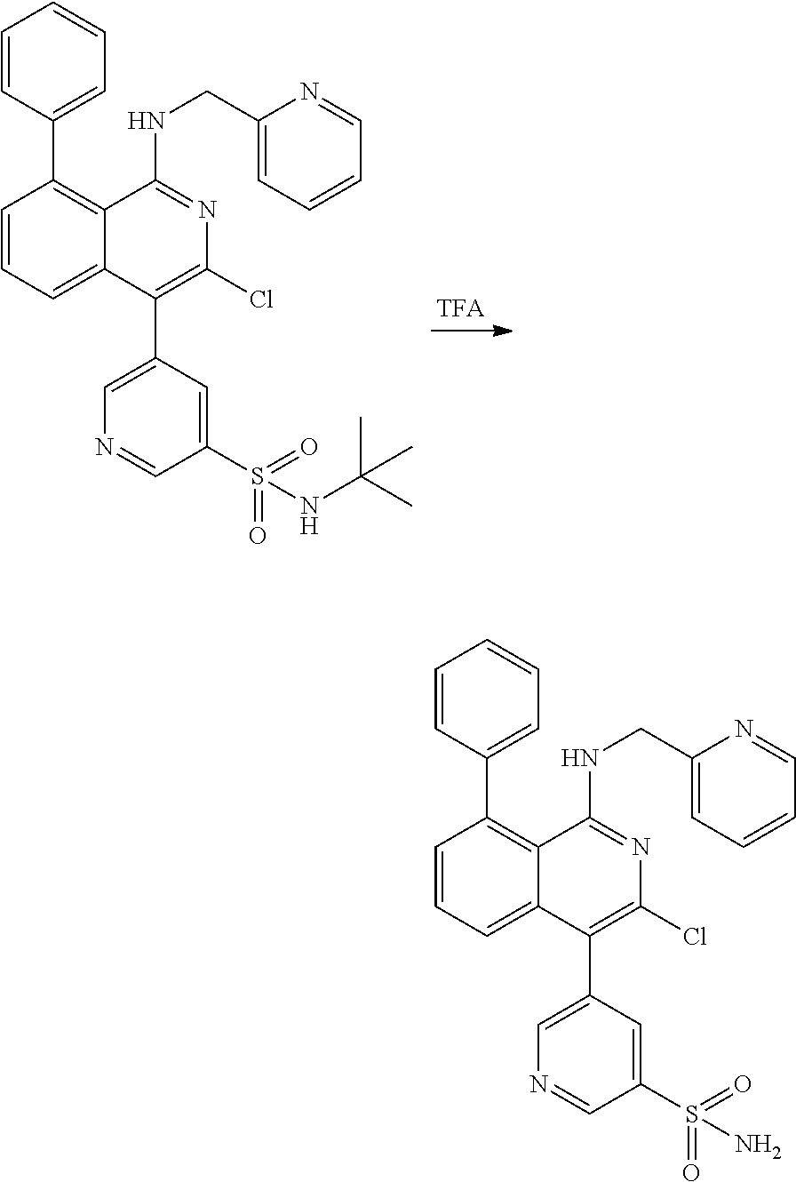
C1=CC=C2C(=C1C1=CC=CC=C1)C(NCC1=CC=CC=N1)=NC(Cl)=C2C1=CN=CC(S(=O)(=O)NC(C)(C)C)=C1.C1=CC=C2C(=C1C1=CC=CC=C1)C(NCC1=CC=CC=N1)=NC(Cl)=C2C1=CN=CC(S(=O)(=O)N)=C1
